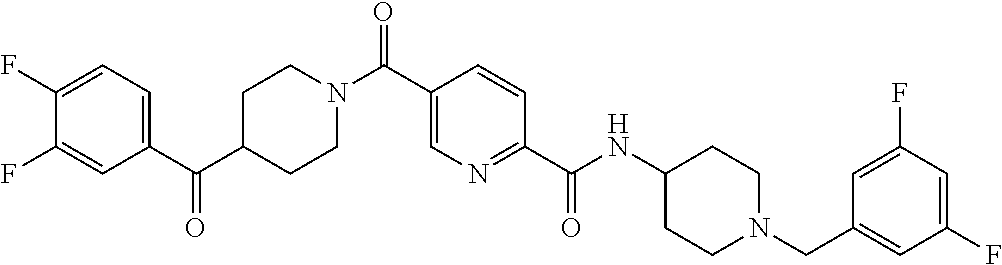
C1CN(C(C2=CN=C(C(=O)NC3CCN(CC4=CC(F)=CC(F)=C4)CC3)C=C2)=O)CCC1C(C1=CC=C(F)C(F)=C1)=O
